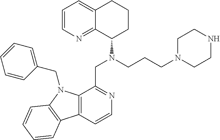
C1=CN=C2C(=C1)CCCC2N(CCCN1CCNCC1)CC1=NC=CC2=C1N(CC1=CC=CC=C1)C1=C2C=CC=C1
